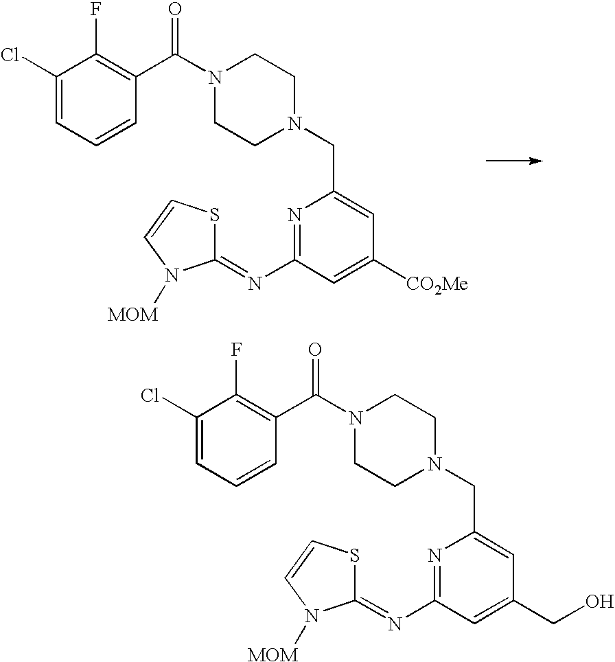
N1=C(N=C2SC=CN2[MOM])C=C([CO2Me])C=C1CN1CCN(C(C2=C(F)C(Cl)=CC=C2)=O)CC1.N1=C(N=C2SC=CN2[MOM])C=C(CO)C=C1CN1CCN(C(C2=C(F)C(Cl)=CC=C2)=O)CC1
